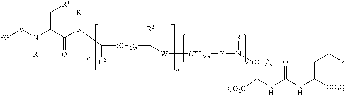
[(CH2)n](C([R3])[W][(CH2)m][Y]N([(CH2)a]C(NC(NC([CO2Q])CC[Z])=O)[QO2C])[R])C([R2])N(C(C(C[R1])N([V][FG])[R])=O)[R]
